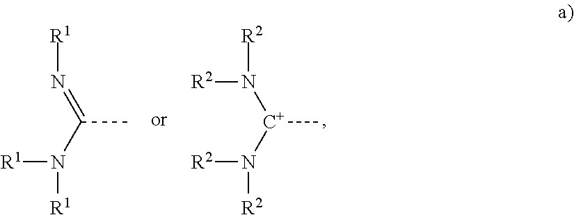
[R2]N([R2])[C+](N([R2])[R2])C.[R1]N([R1])C(=N[R1])C
